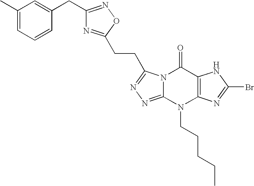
N12C(=NN=C1CCC1=NC(CC3=CC(C)=CC=C3)=NO1)N(CCCCC)C1=C(C2=O)NC(Br)=N1
